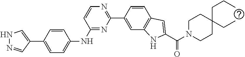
C1=CC(C2=CNN=C2)=CC=C1NC1=NC(C2=CC3=C(C=C2)C=C(C(=O)N2CCC(CC)(CCC)CC2)N3)=NC=C1
